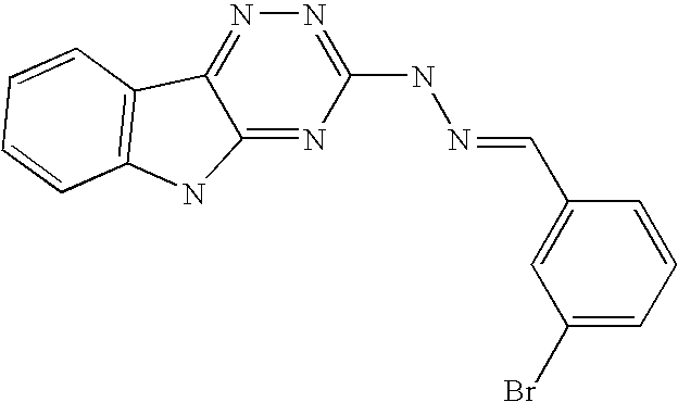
C1(Br)=CC=CC(C=NNC2=NN=C3C(=N2)NC2=C3C=CC=C2)=C1
